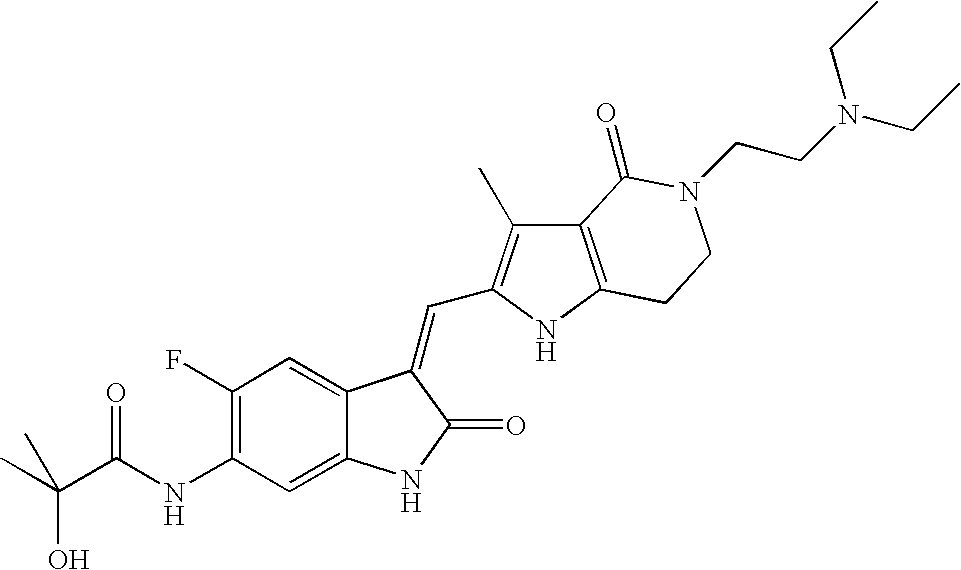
C1(NC(C(C)(O)C)=O)=C(F)C=C2C(=C1)NC(=O)C2=CC1=C(C)C2=C(N1)CCN(CCN(CC)CC)C2=O
